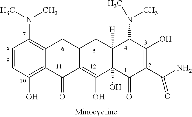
C1=CC(O)=C2C(=C1N(C)C)CC1C(=C(O)C3(O)C([H])(C1)C(N(C)C)C(O)=C(C(N)=O)C3=O)C2=O
